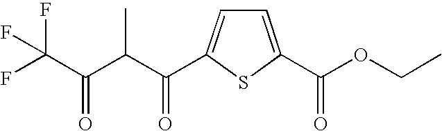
C1=C(C(OCC)=O)SC(C(C(C(C(F)(F)F)=O)C)=O)=C1
